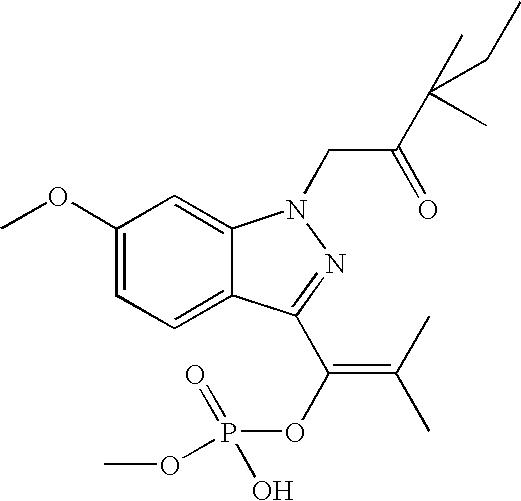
C1(OC)=CC=C2C(=C1)N(CC(C(CC)(C)C)=O)N=C2C(OP(=O)(O)OC)=C(C)C
